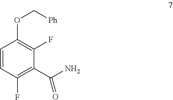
O(C1=C(F)C(C(N)=O)=C(F)C=C1)C[Ph]
